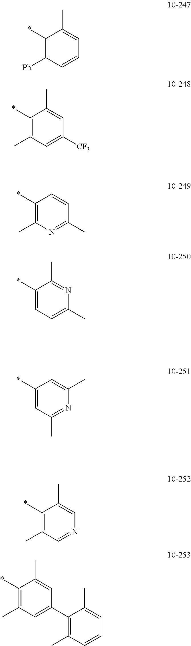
C1(*)=C([Ph])C=CC=C1C.C1(*)=C(C)C=C([CF3])C=C1C.C1(*)=C(C)N=C(C)C=C1.C1(*)=CC=C(C)N=C1C.C1(*)=CC(C)=NC(C)=C1.C1(*)=C(C)C=NC=C1C.C1(*)=C(C)C=C(C2=C(C)C=CC=C2C)C=C1C
